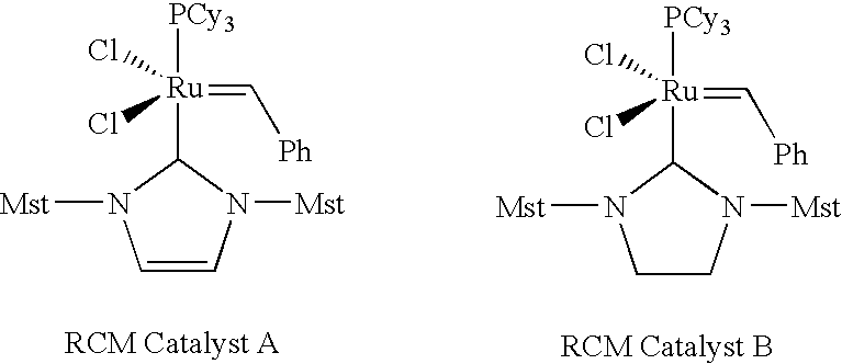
C1=CN([Mst])C([Ru](=C[Ph])([PCy3])(Cl)Cl)N1[Mst].C1CN([Mst])C([Ru](=C[Ph])([PCy3])(Cl)Cl)N1[Mst]
